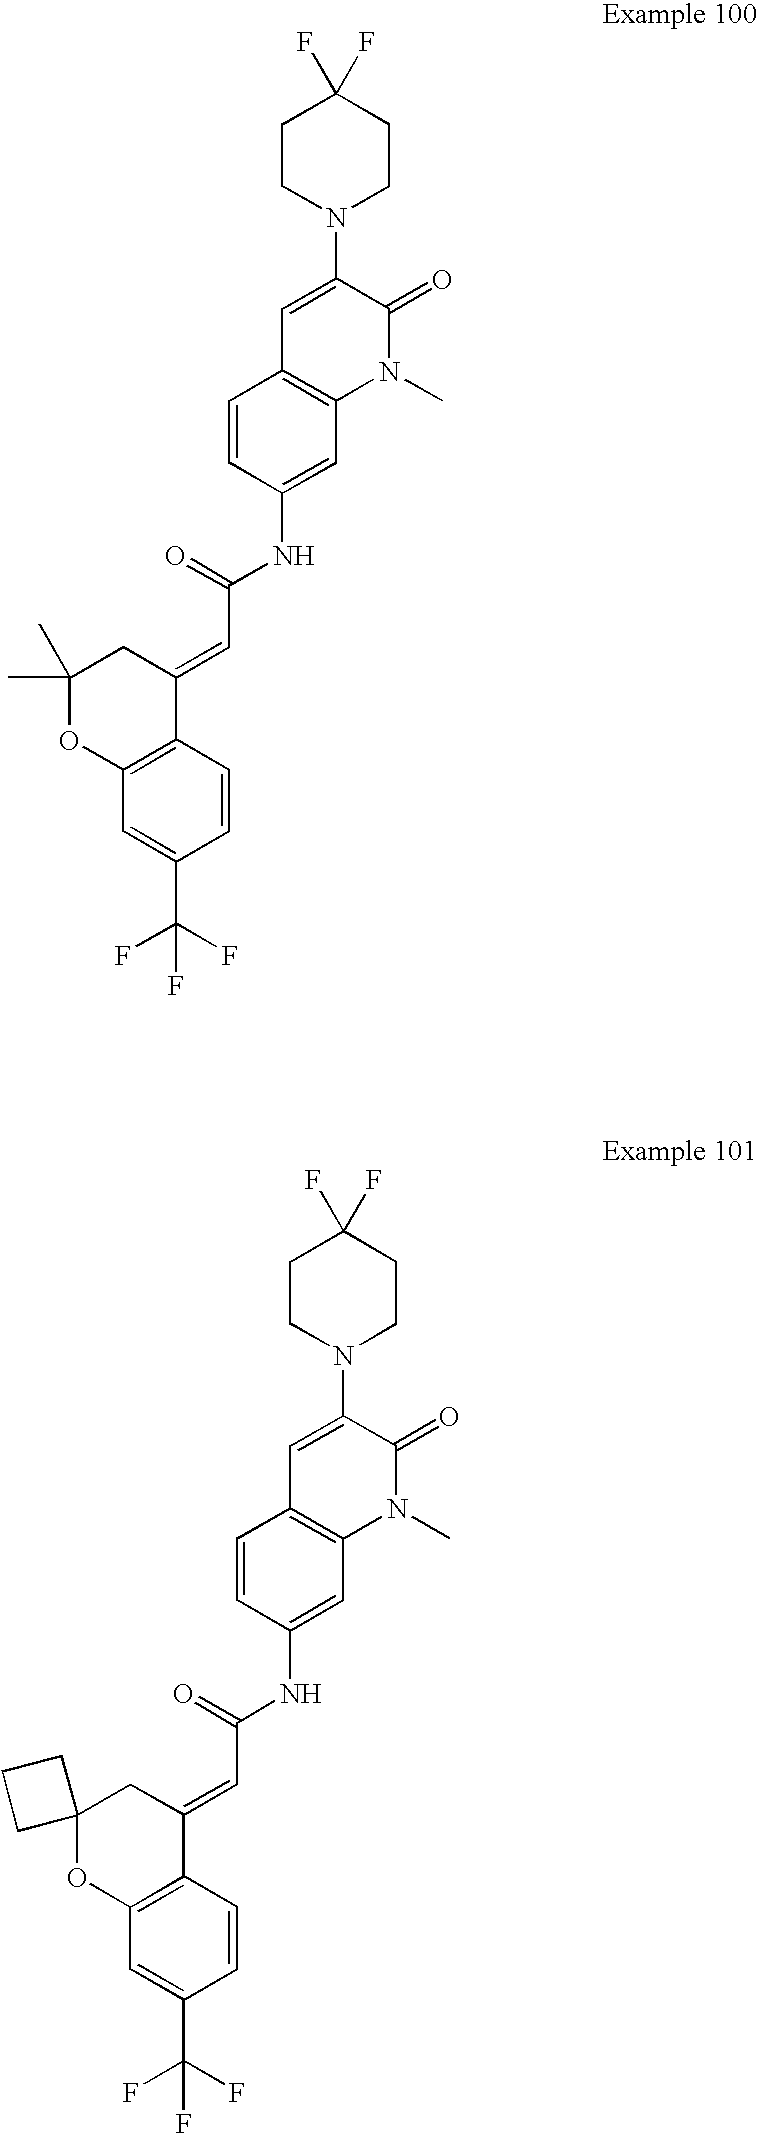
C12=C(C=CC(C(F)(F)F)=C1)C(=CC(NC1=CC3=C(C=C1)C=C(N1CCC(F)(F)CC1)C(=O)N3C)=O)CC(C)(C)O2.C12=C(C=CC(C(F)(F)F)=C1)C(=CC(NC1=CC3=C(C=C1)C=C(N1CCC(F)(F)CC1)C(=O)N3C)=O)CC1(O2)CCC1
